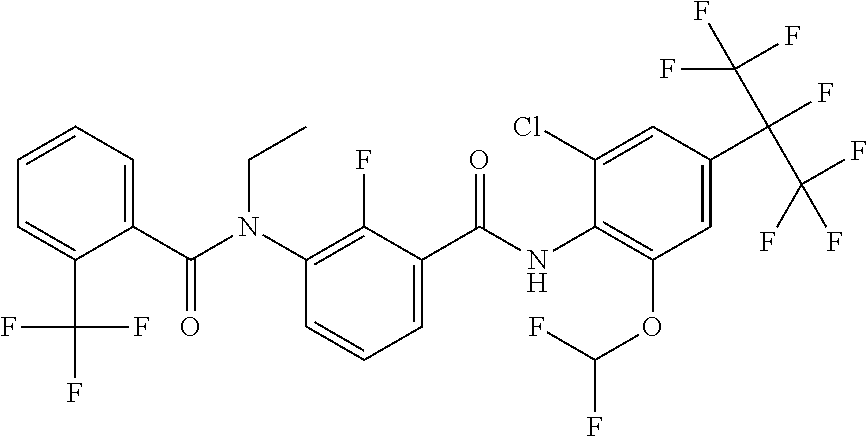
C1=CC=C(C(N(C2=C(F)C(C(NC3=C(OC(F)F)C=C(C(C(F)(F)F)(C(F)(F)F)F)C=C3Cl)=O)=CC=C2)CC)=O)C(C(F)(F)F)=C1
